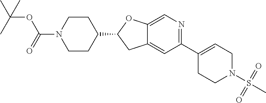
CC(C)(OC(N1CCC(C2CC3=CC(C4=CCN(S(C)(=O)=O)CC4)=NC=C3O2)CC1)=O)C
